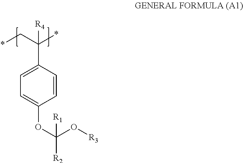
C1=C(C(*)(C*)[R4])C=CC(OC(O[R3])([R2])[R1])=C1
